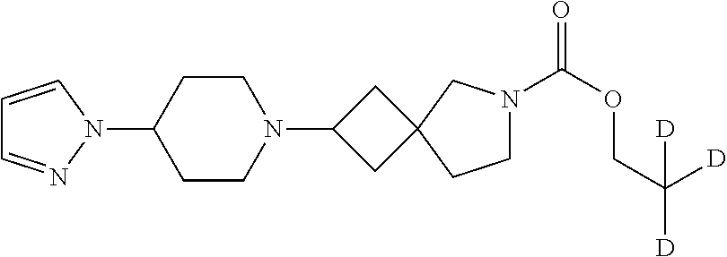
C1=CN(C2CCN(C3CC4(C3)CCN(C(OCC([D])([D])[D])=O)C4)CC2)N=C1
